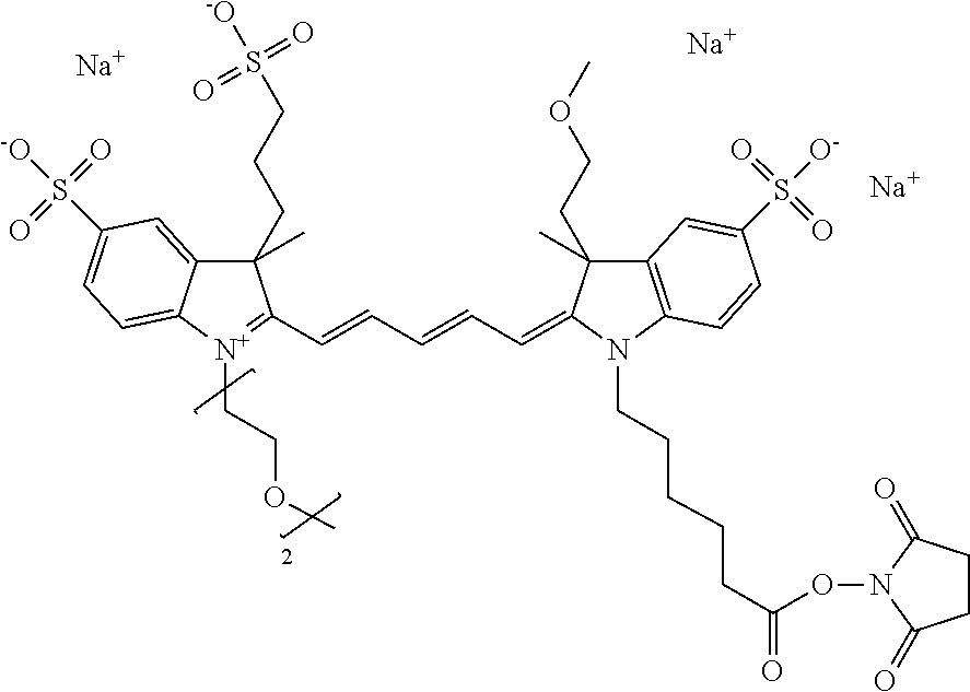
[Na].[Na].[Na].C12=CC(S(=O)(=O)[-O])=CC=C1[N+](CCOC)=C(C=CC=CC=C1N(CCCCCC(=O)ON3C(=O)CCC3=O)C3=C(C=C(S(=O)(=O)[O-])C=C3)C1(CCOC)C)C2(CCCS([-O])(=O)=O)C
